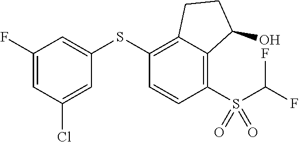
C1(SC2=C3C(=C(S(C(F)F)(=O)=O)C=C2)C(O)CC3)=CC(F)=CC(Cl)=C1
